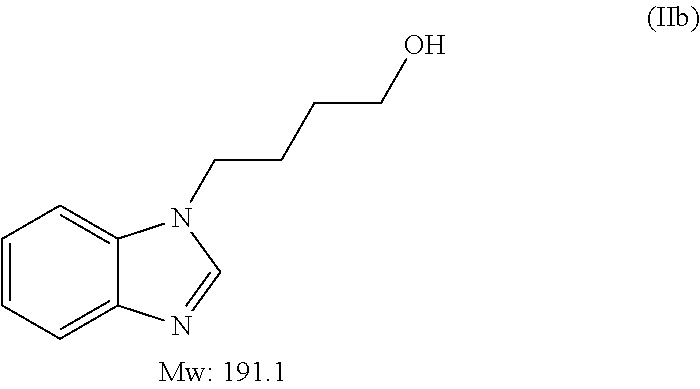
C1=CC=C2C(=C1)N(CCCCO)C=N2
